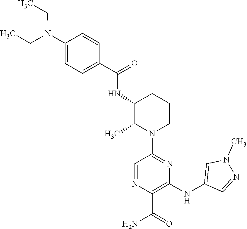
C1=NC(C(=O)N)=C(NC2=CN(C)N=C2)N=C1N1CCCC(NC(=O)C2=CC=C(N(CC)CC)C=C2)C1C
